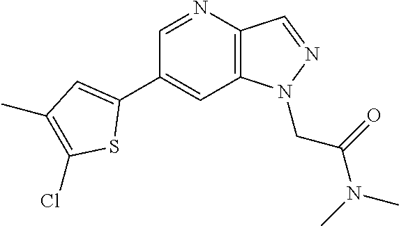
C1(C2=CC(C)=C(Cl)S2)=CC2=C(C=NN2CC(N(C)C)=O)N=C1
